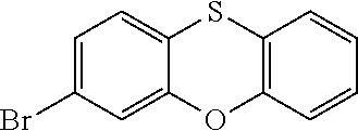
C1=C(Br)C=C2C(=C1)SC1=C(O2)C=CC=C1
